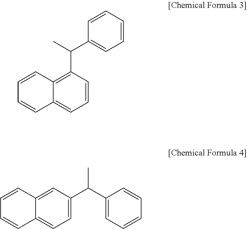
C1(C(C)C2=CC=CC=C2)=C2C(=CC=C1)C=CC=C2.C1=C2C(=CC=C1C(C1=CC=CC=C1)C)C=CC=C2
